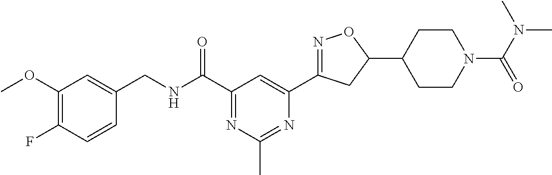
C1(CNC(C2=NC(C)=NC(C3=NOC(C4CCN(C(N(C)C)=O)CC4)C3)=C2)=O)=CC(OC)=C(F)C=C1
